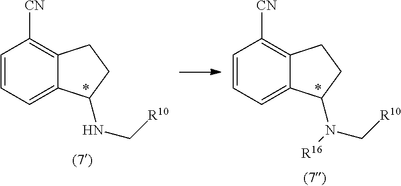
C1=CC=C2C(=C1[CN])CCC2NC[R10].C1=CC=C2C(=C1[CN])CCC2N(C[R10])[R16]
